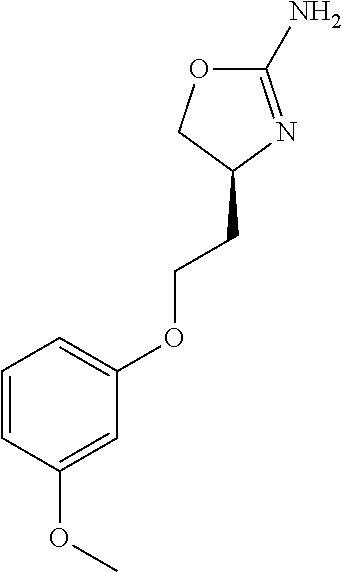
C1(N)=NC(CCOC2=CC=CC(OC)=C2)CO1
